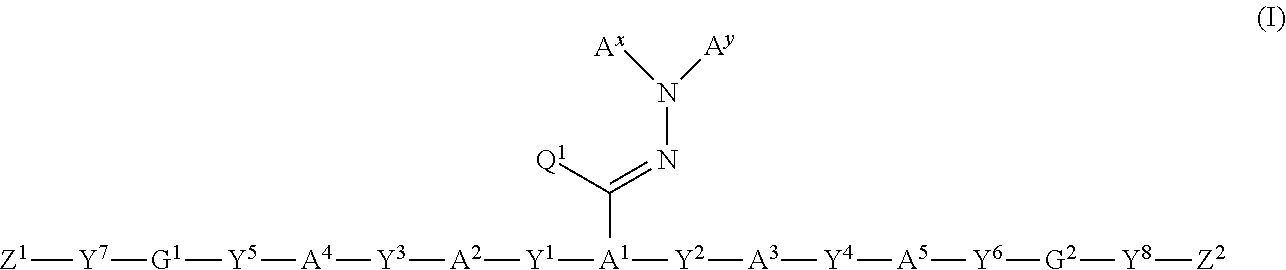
[Z1][Y7][G1][Y5][A4][Y3][A2][Y1][A1]([Y2][A3][Y4][A5][Y6][G2][Y8][Z2])C([Q1])=NN([Ay])[Ax]
